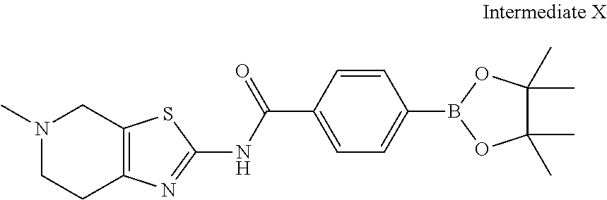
N1(C)CCC2=C(C1)SC(NC(C1=CC=C(B3OC(C)(C)C(C)(C)O3)C=C1)=O)=N2
